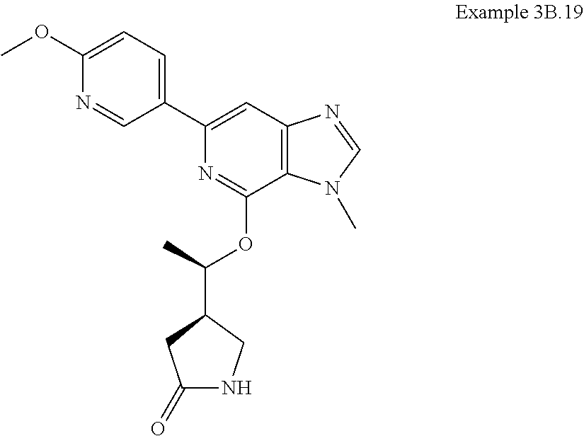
C1(C2=CC3=C(C(OC(C4CC(=O)NC4)C)=N2)N(C)C=N3)=CC=C(OC)N=C1
